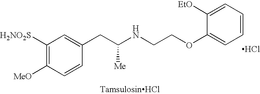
C1([H2NO2S])=C([MeO])C=CC(CC(NCCOC2=CC=CC=C2[EtO])[Me])=C1.Cl
